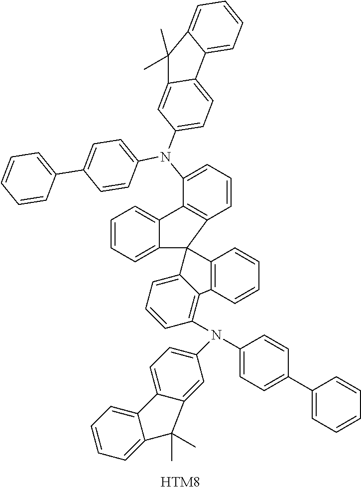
C1=CC=C2C(=C1)C1=C(C23C2=CC=CC(N(C4=CC=C(C5=CC=CC=C5)C=C4)C4=CC=C5C(=C4)C(C)(C)C4=CC=CC=C54)=C2C2=C3C=CC=C2)C=CC=C1N(C1=CC=C(C2=CC=CC=C2)C=C1)C1=CC=C2C(=C1)C(C)(C)C1=CC=CC=C21
